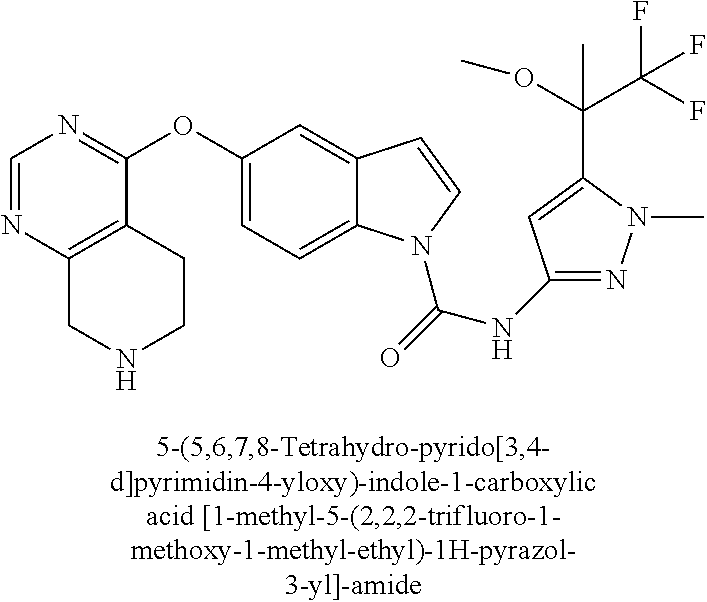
C1(OC2=NC=NC3=C2CCNC3)=CC=C2C(=C1)C=CN2C(=O)NC1=NN(C)C(C(C(F)(F)F)(OC)C)=C1
